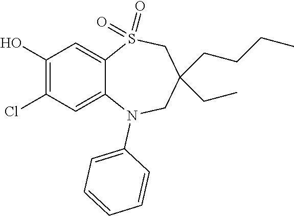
OC1=C(Cl)C=C2C(=C1)S(=O)(=O)CC(CC)(CCCC)CN2C1=CC=CC=C1
